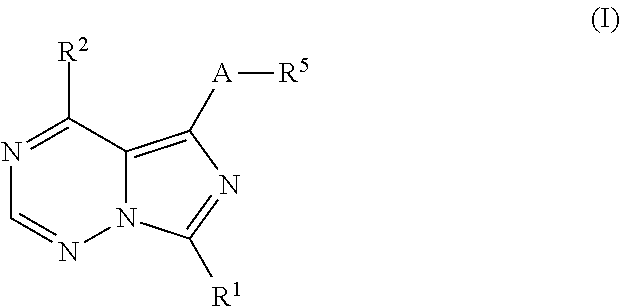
N1=C([R2])C2=C([A][R5])N=C([R1])N2N=C1
